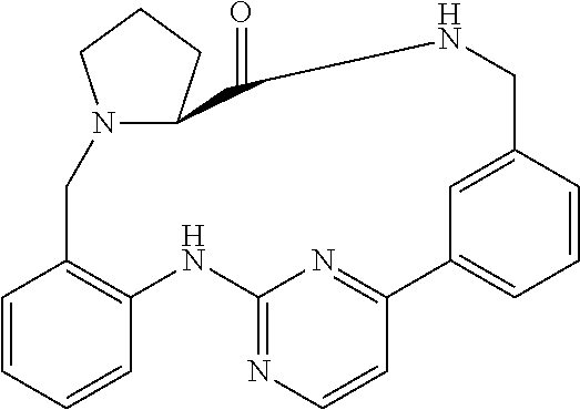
C1=CC=CC2=C1CN1C(CCC1)C(=O)NCC1=CC(=CC=C1)C1=NC(=NC=C1)N2
